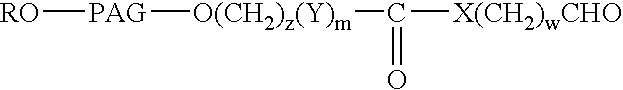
[RO][PAG][O(CH2)z(Y)m]C([X(CH2)wCHO])=O
